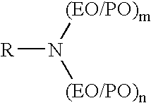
[R]N([(EO/PO)m])[(EO/PO)n]
